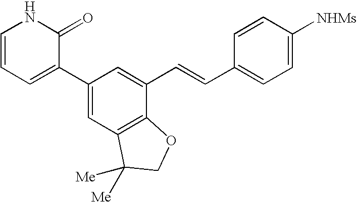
C1=CC=C(C2=CC3=C(C(C=CC4=CC=C([NHMs])C=C4)=C2)OCC3([Me])[Me])C(=O)N1
